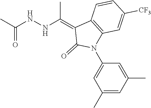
C1=CC([CF3])=CC2=C1C(=C(NNC(C)=O)C)C(=O)N2C1=CC(C)=CC(C)=C1
